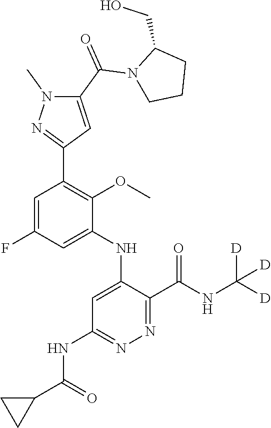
C1=C(NC2=CC(NC(C3CC3)=O)=NN=C2C(NC([D])([D])[D])=O)C(OC)=C(C2=NN(C)C(C(N3CCCC3CO)=O)=C2)C=C1F
